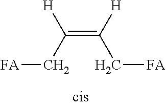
[FA]CC(=C(C[FA])[H])[H]
